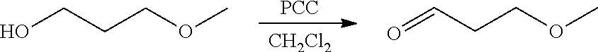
[PCC].[CH2Cl2].OCCCOC.O=CCCOC
